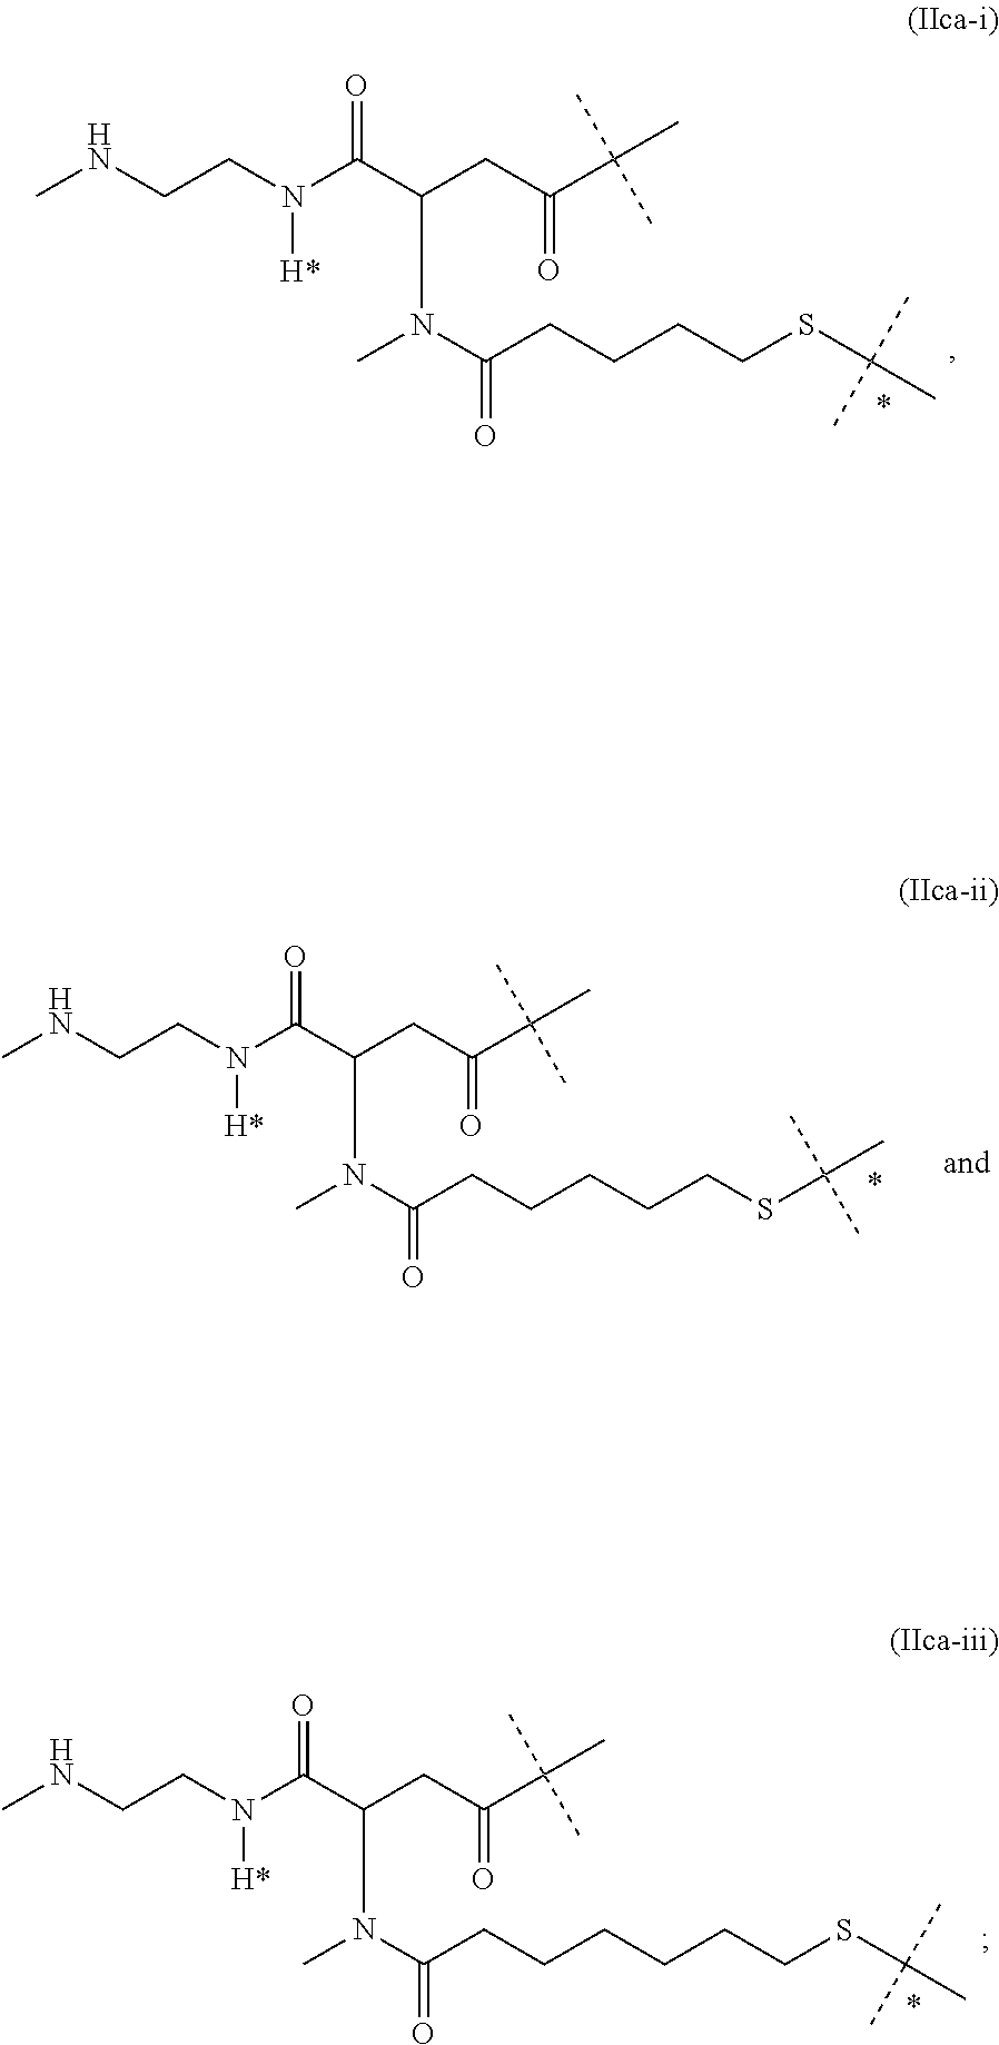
C(C(=O)C(C)(C)C)C(N(C(CCCCSC(C)(C)C)=O)C)C(N(CCNC)[H*])=O.C(C(=O)C(C)(C)C)C(N(C(CCCCCCSC(C)(C)C)=O)C)C(N(CCNC)[H*])=O.C(C(=O)C(C)(C)C)C(N(C(CCCCCSC(C)(C)C)=O)C)C(N(CCNC)[H*])=O
